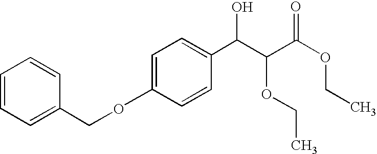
C1=CC=C(COC2=CC=C(C(C(C(OCC)=O)OCC)O)C=C2)C=C1
